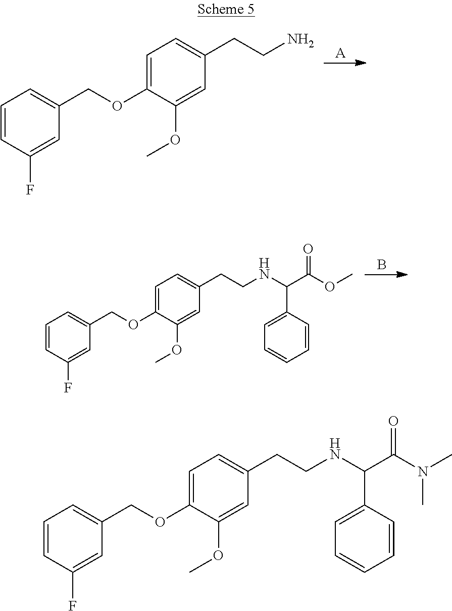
[A].C1=C(OCC2=CC=CC(F)=C2)C(OC)=CC(CCN)=C1.B.C1=C(OCC2=CC=CC(F)=C2)C(OC)=CC(CCNC(C(OC)=O)C2=CC=CC=C2)=C1.C1=C(OCC2=CC=CC(F)=C2)C(OC)=CC(CCNC(C(N(C)C)=O)C2=CC=CC=C2)=C1
